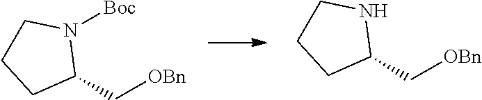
C1CCC(C[OBn])N1[Boc].C1CCC(C[OBn])N1
